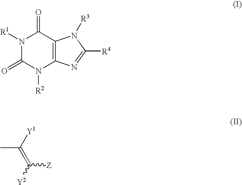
N1([R1])C(=O)N([R2])C2=C(C1=O)N([R3])C([R4])=N2.CC(=C([Z])[Y2])[Y1]
